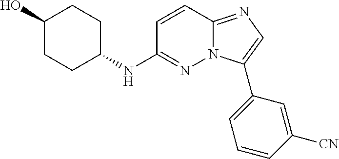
C1(O)CCC(NC2=NN3C(=NC=C3C3=CC=CC([CN])=C3)C=C2)CC1
